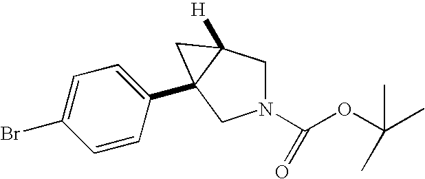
N1(C(OC(C)(C)C)=O)CC2([H])C(C3=CC=C(Br)C=C3)(C1)C2
